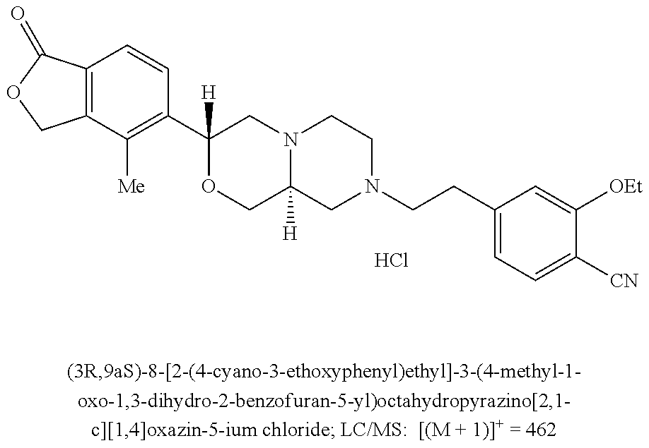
C12=C(C=CC(C3([H])OCC4([H])N(C3)CCN(CCC3=CC=C([CN])C([OEt])=C3)C4)=C1[Me])C(=O)OC2.Cl
